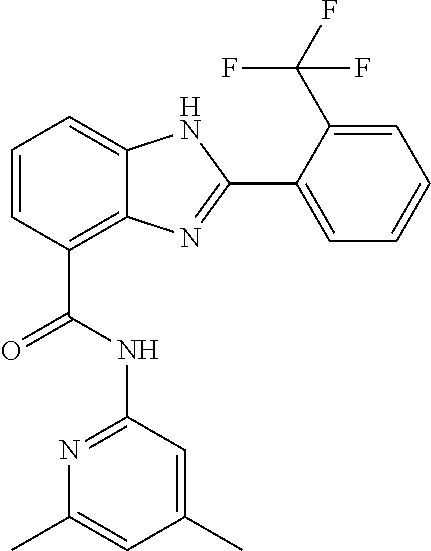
C1=CC(C(NC2=NC(C)=CC(C)=C2)=O)=C2C(=C1)NC(C1=CC=CC=C1C(F)(F)F)=N2
